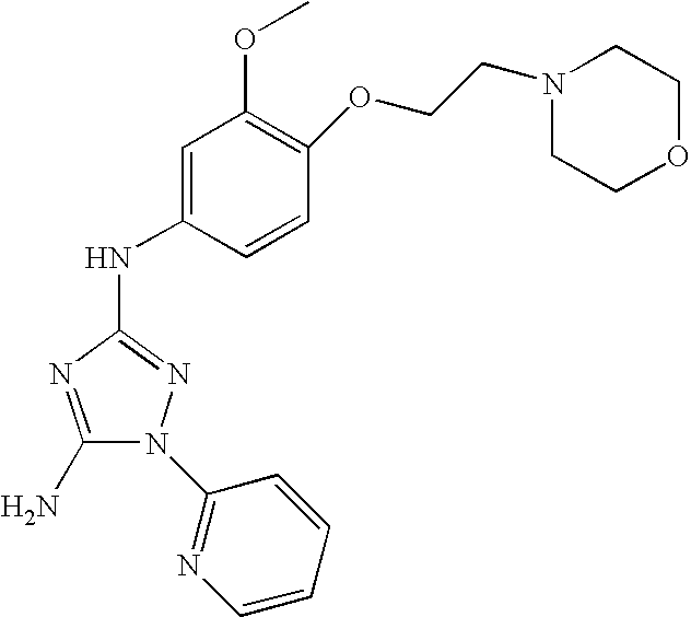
C1(N)=NC(NC2=CC(OC)=C(OCCN3CCOCC3)C=C2)=NN1C1=NC=CC=C1
